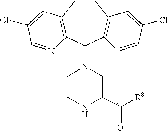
C1CC2=C(C(N3CCNC(C([R8])=O)C3)C3=C1C=C(Cl)C=C3)N=CC(Cl)=C2
